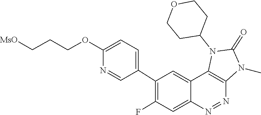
C1CC(N2C3=C(N(C)C2=O)N=NC2=CC(F)=C(C4=CC=C(OCCC[MsO])N=C4)C=C32)CCO1
